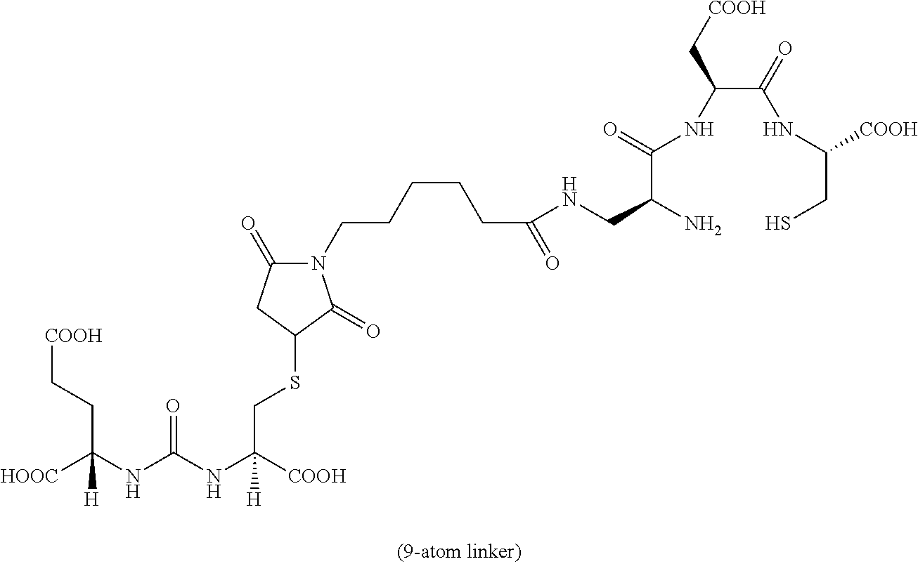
[COOH]CCC(NC(NC([COOH])([H])CSC1C(=O)N(CCCCCC(=O)NCC(N)C(=O)NC(C(=O)NC(CS)[COOH])C[COOH])C(=O)C1)=O)([HOOC])[H]
